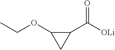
C1(C([OLi])=O)C(OCC)C1
